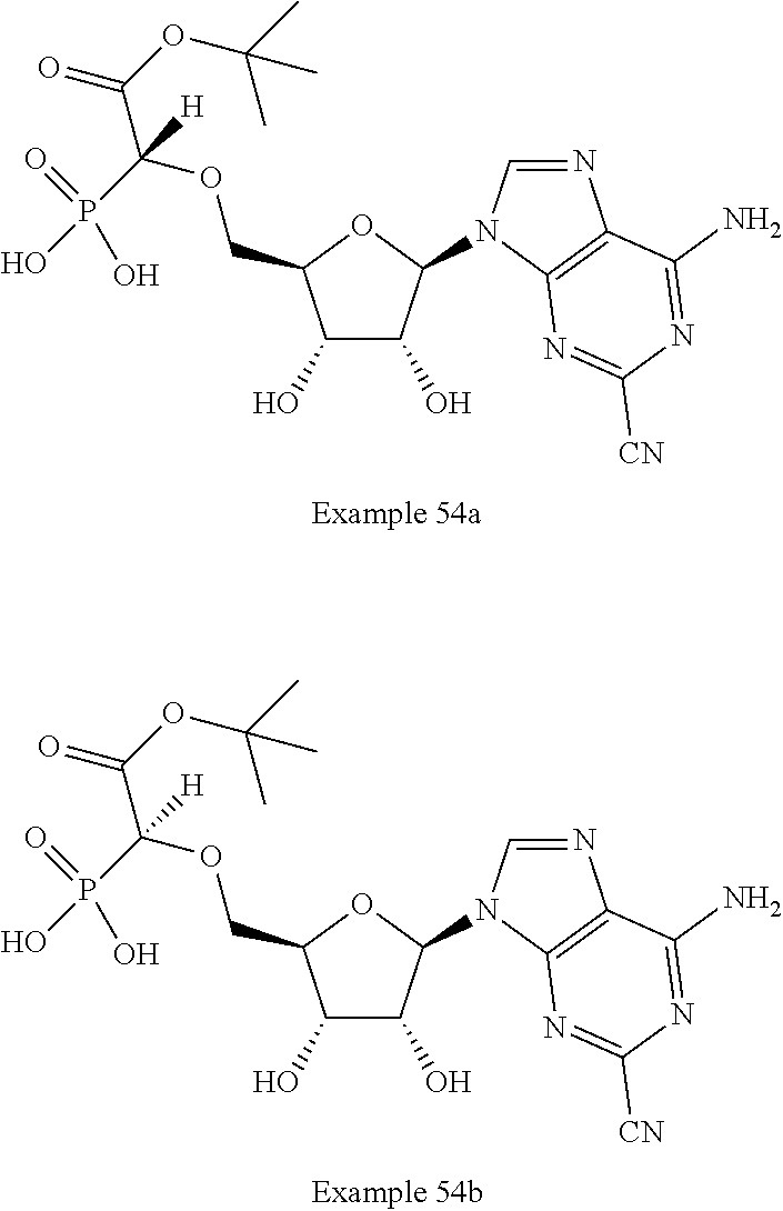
C1(O)C(O)C(N2C=NC3=C2N=C([CN])N=C3N)OC1COC(C(OC(C)(C)C)=O)(P(=O)(O)O)[H].C1(O)C(O)C(N2C=NC3=C2N=C([CN])N=C3N)OC1COC(C(OC(C)(C)C)=O)(P(=O)(O)O)[H]
